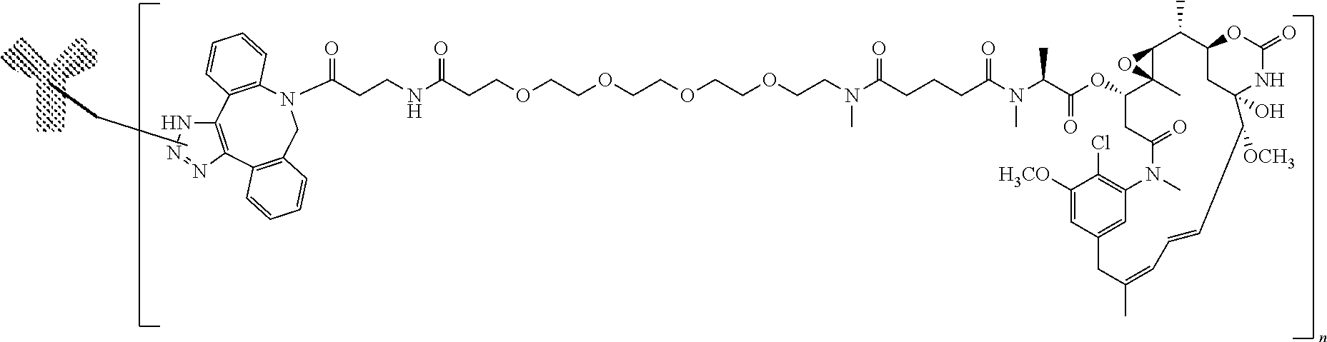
C12=C(N=NN1)C1=C(C=CC=C1)CN(C(CCNC(CCOCCOCCOCCOCCN(C(CCCC(N(C)C(C)C(OC1CC(=O)N(C)C3=C(Cl)C([H3CO])=CC(=C3)CC(C)=CC=CC([OCH3])C3(O)CC(C(C)C4C1(C)O4)OC(=O)N3)=O)=O)=O)C)=O)=O)C1=C2C=CC=C1
